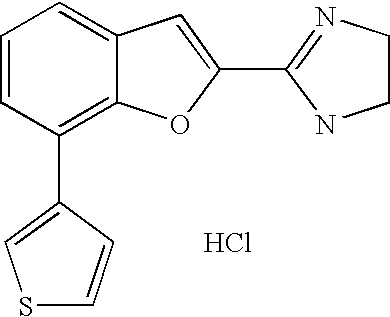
C1(C2=NCCN2)=CC2=CC=CC(C3=CSC=C3)=C2O1.Cl
